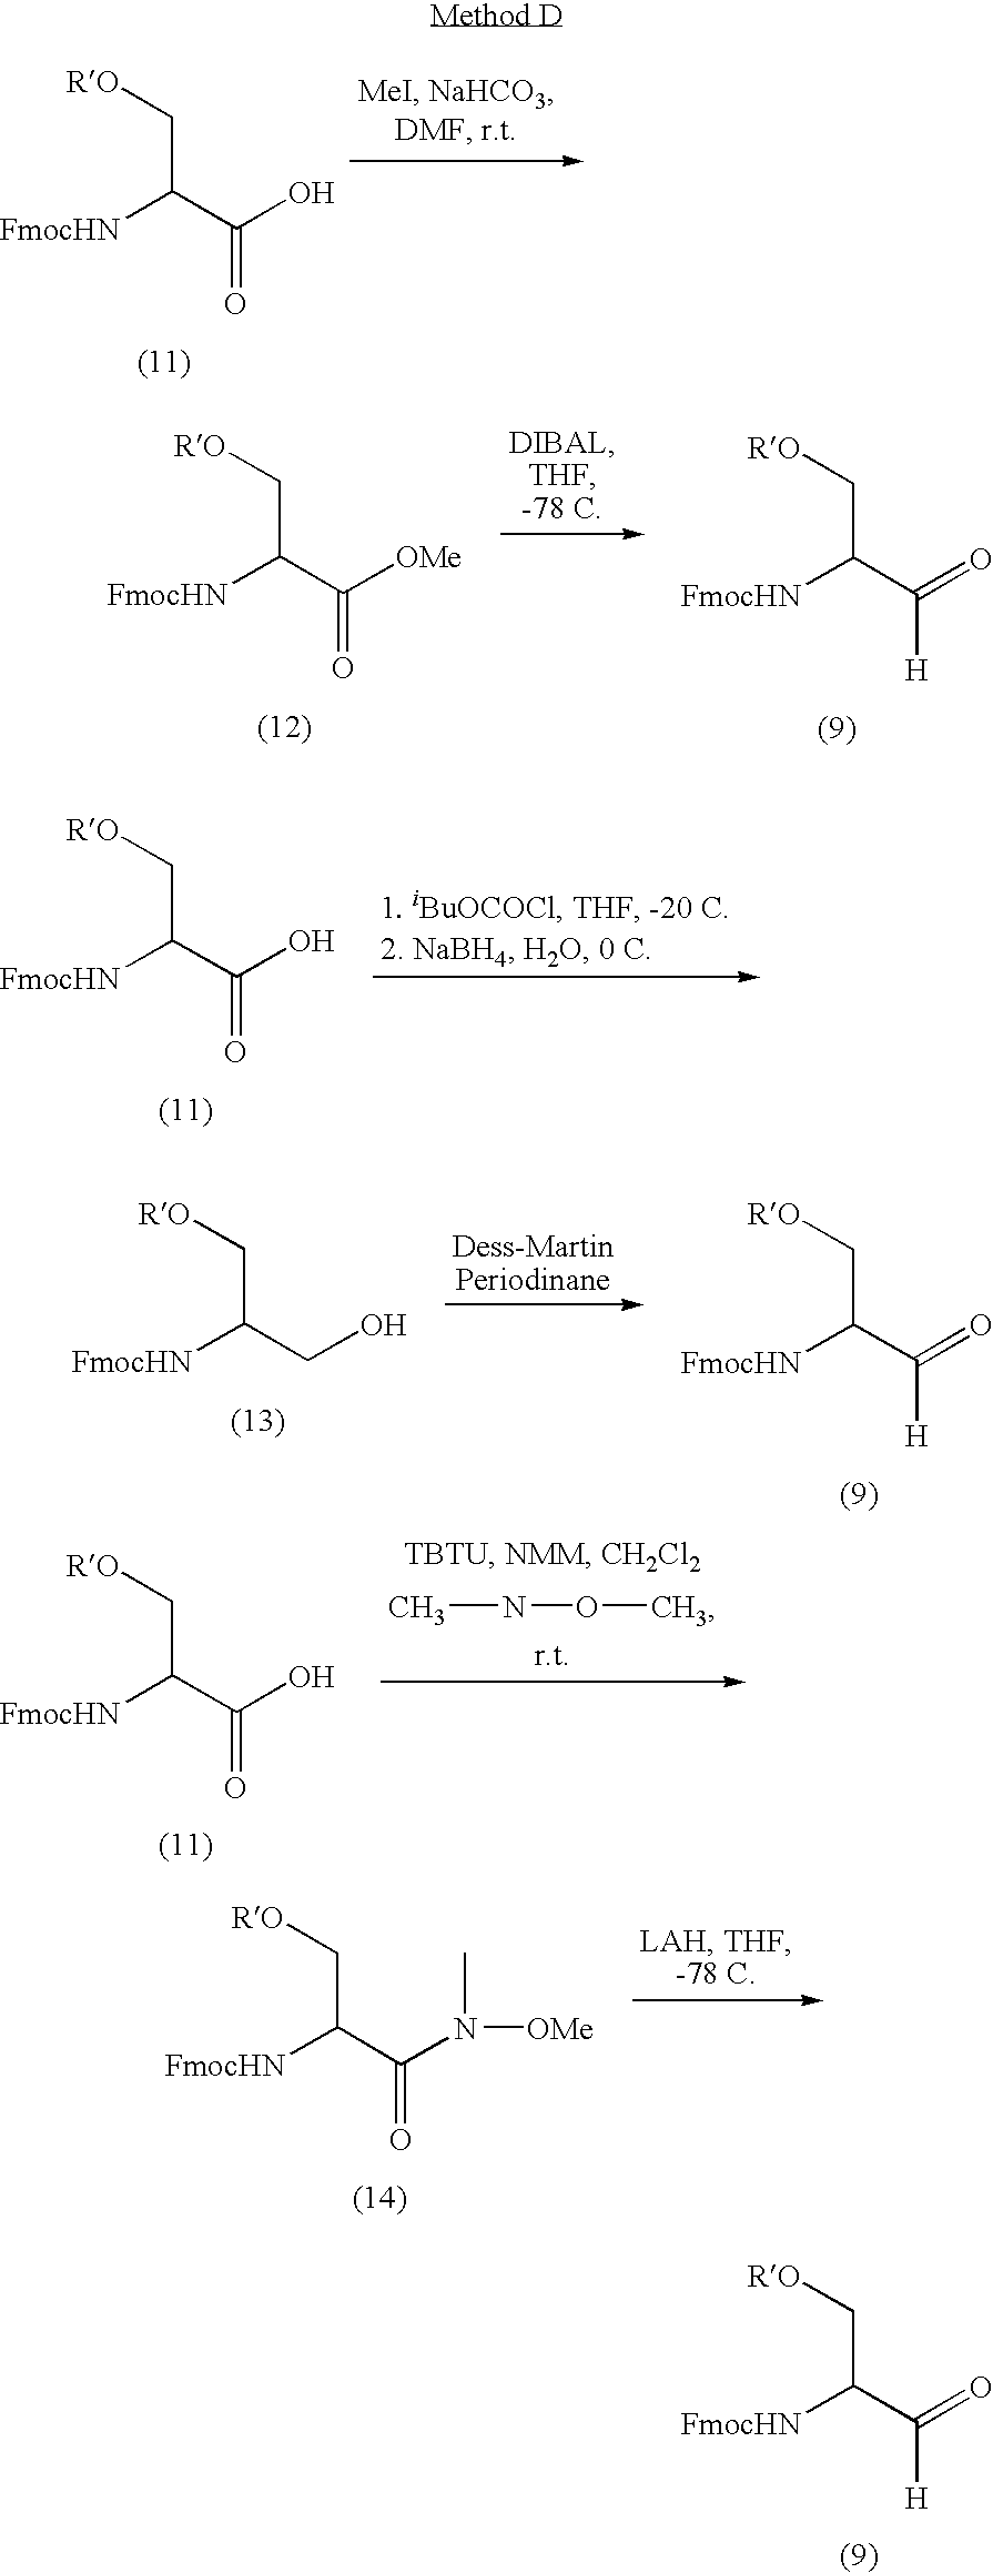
[RO]CC(C(O)=O)[FmocHN].C(C(O)=O)([FmocHN])C[RO].C(C(=O)[H])([FmocHN])C[RO].C(C([OMe])=O)([FmocHN])C[RO].[RO]CC(CO)[FmocHN].[RO]CC(C(=O)[H])[FmocHN].[RO]CC(C(O)=O)[FmocHN].CNOC.[RO]CC(C(N(C)[OMe])=O)[FmocHN].[RO]CC(C(=O)[H])[FmocHN]
